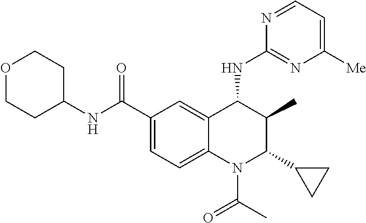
C1(C(NC2CCOCC2)=O)=CC=C2C(=C1)C(NC1=NC([Me])=CC=N1)C(C)C(C1CC1)N2C(C)=O
